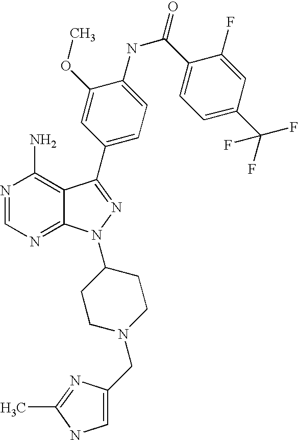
N1=CN=C2C(=C1N)C(C1=CC=C(NC(C3=CC=C(C(F)(F)F)C=C3F)=O)C(OC)=C1)=NN2C1CCN(CC2=CNC(C)=N2)CC1
